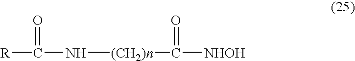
N([(CH2)n]C([NHOH])=O)C([R])=O
